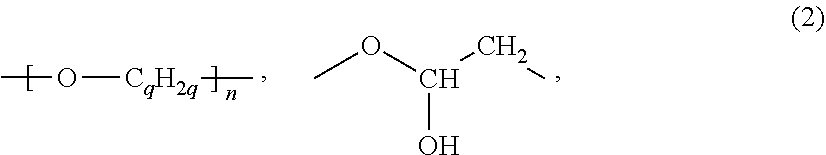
CO[CqH2q]C.COC(CC)O
